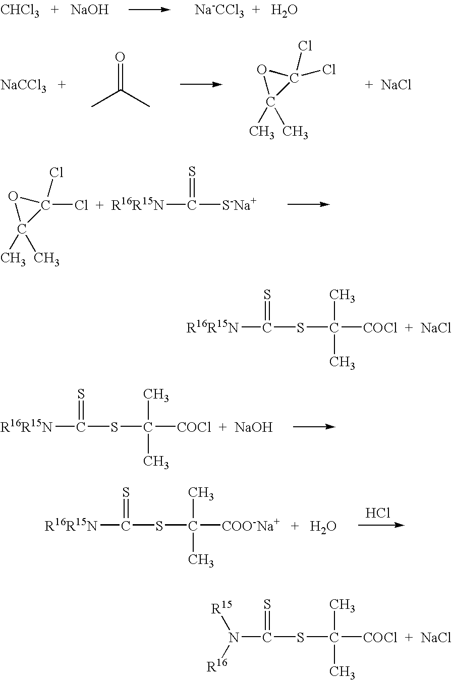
[CHCl3   +   NaOH].[Na-CCl3  +   H2O].[NaCCl3   +].O=C(C)C.C1(Cl)(Cl)C(C)(C)O1.[+  NaCl].C1([Cl  +  R16R15N]C([S-Na+])=S)(Cl)C(C)(C)O1.[R16R15N]C(SC([COCl  +  NaOH])(C)C)=S.[R16R15N]C(SC([COO-Na+   +   H2O])(C)C)=S.Cl.[R16R15N]C(SC([COCl  +  NaCl])(C)C)=S.C(SC([COCl  +  NaCl])(C)C)(=S)N([R16])[R15]
